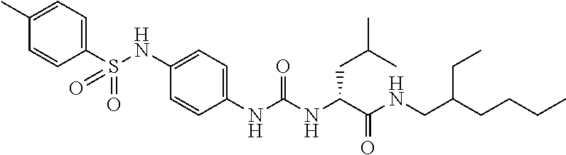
C1(C)=CC=C(S(NC2=CC=C(NC(NC(C(NCC(CCCC)CC)=O)CC(C)C)=O)C=C2)(=O)=O)C=C1
